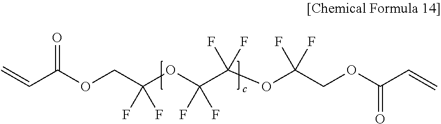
C(C(OCC(OC(C(OC(COC(C=C)=O)(F)F)(F)F)(F)F)(F)F)=O)=C
